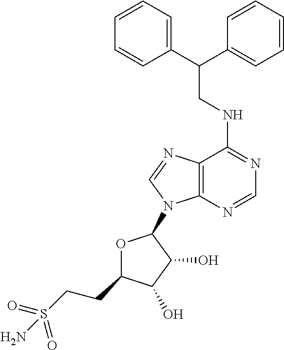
N(C1=NC=NC2=C1N=CN2C1OC(CCS(=O)(=O)N)C(O)C1O)CC(C1=CC=CC=C1)C1=CC=CC=C1
